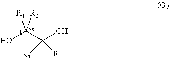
OC(C(O)([R3])[R4])([R2])[R1]
